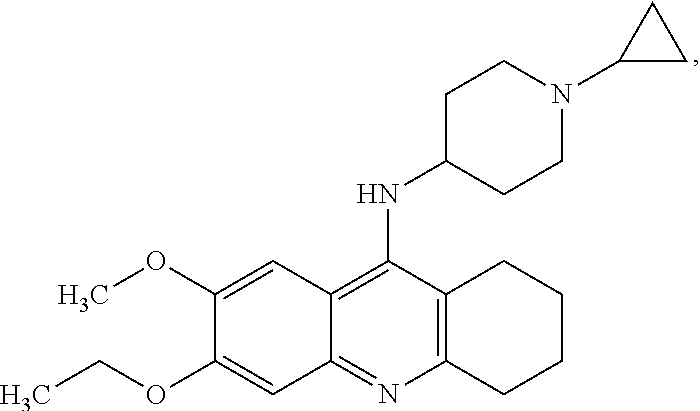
C12=C(N=C3C(=C1NC1CCN(C4CC4)CC1)C=C(OC)C(OCC)=C3)CCCC2
